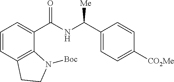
C1=CC2=C(C(C(NC(C3=CC=C([CO2Me])C=C3)[Me])=O)=C1)N([Boc])CC2
